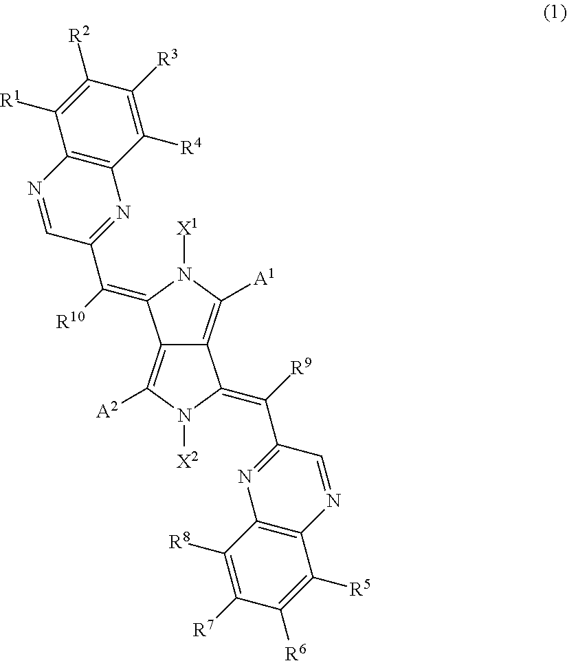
C12=C([A1])N([X1])C(=C([R10])C3=NC4=C(N=C3)C([R1])=C([R2])C([R3])=C4[R4])C1=C([A2])N([X2])C2=C([R9])C1=NC2=C(N=C1)C([R5])=C([R6])C([R7])=C2[R8]
